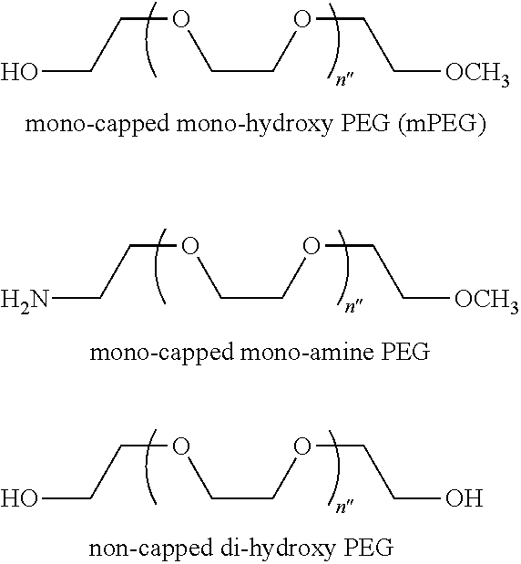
OCCOCCOCC[OCH3].NCCOCCOCC[OCH3].OCCOCCOCCO
